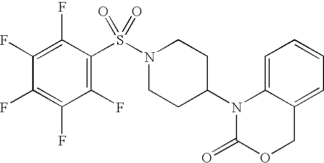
C1=C2C(=CC=C1)COC(=O)N2C1CCN(S(=O)(=O)C2=C(F)C(F)=C(F)C(F)=C2F)CC1
